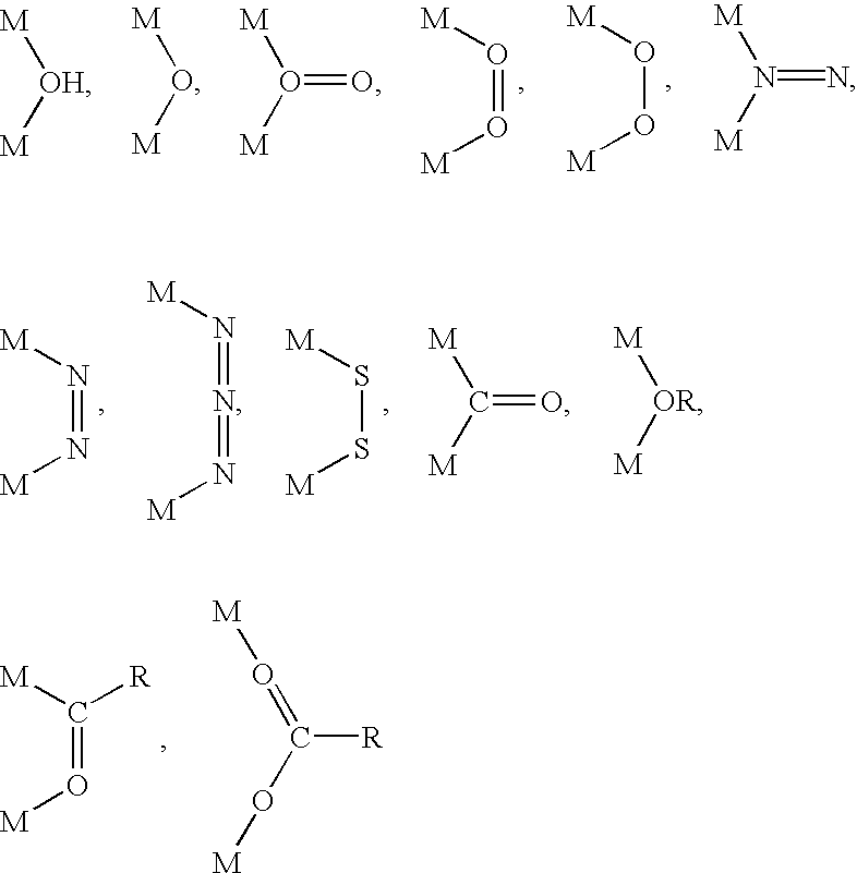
O(=C(O[M])[R])[M].C(=O[M])([R])[M].[M][OH][M].[M]O[M].[M]O([M])=O.[M]N([M])=N.O(=O[M])[M].O(O[M])[M].[M]C([M])=O.[M][OR][M].N(=N[M])[M].N(=N=N[M])[M].S(S[M])[M]
